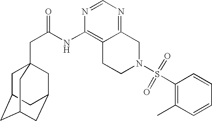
C1C2CC3CC(CC1(CC(=O)NC1=C4C(=NC=N1)CN(S(C1=C(C)C=CC=C1)(=O)=O)CC4)C3)C2
